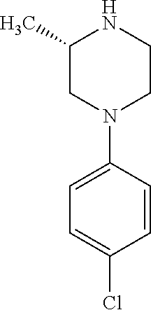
N1C(C)CN(C2=CC=C(Cl)C=C2)CC1
